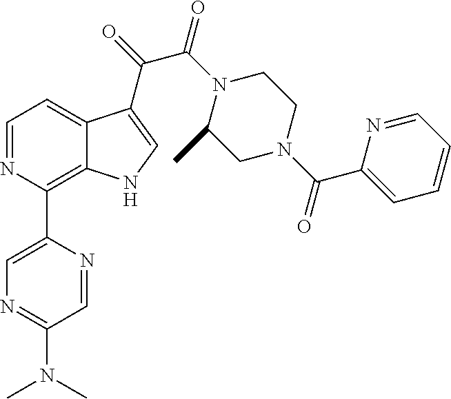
N1=C(N(C)C)C=NC(C2=C3C(=CC=N2)C(C(=O)C(N2C(C)CN(C(C4=CC=CC=N4)=O)CC2)=O)=CN3)=C1
